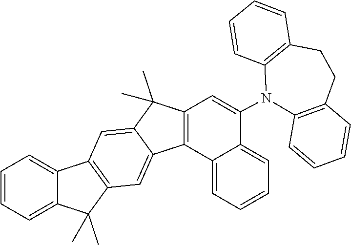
C1=CC=C2C(=C1)C1=C(C2(C)C)C=C2C(=C1)C(C)(C)C1=C2C2=CC=CC=C2C(N2C3=C(C=CC=C3)CCC3=C2C=CC=C3)=C1
